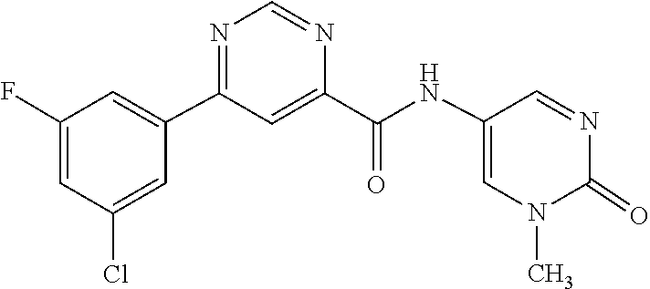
N1(C)C(=O)N=CC(NC(C2=CC(C3=CC(F)=CC(Cl)=C3)=NC=N2)=O)=C1
